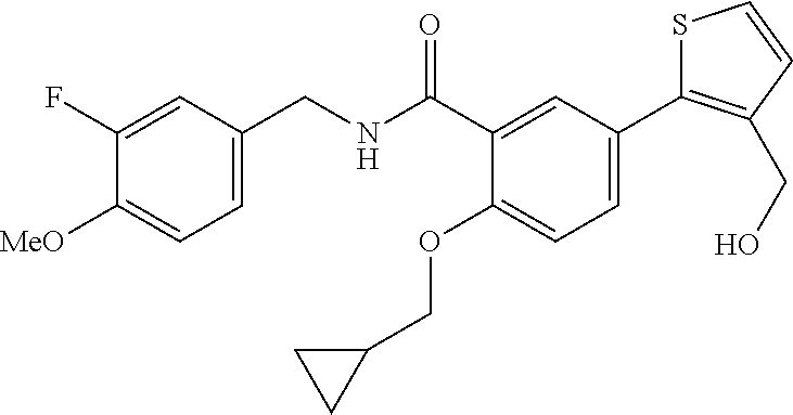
C1=C(CNC(C2=CC(C3=C(CO)C=CS3)=CC=C2OCC2CC2)=O)C=C(F)C([MeO])=C1
